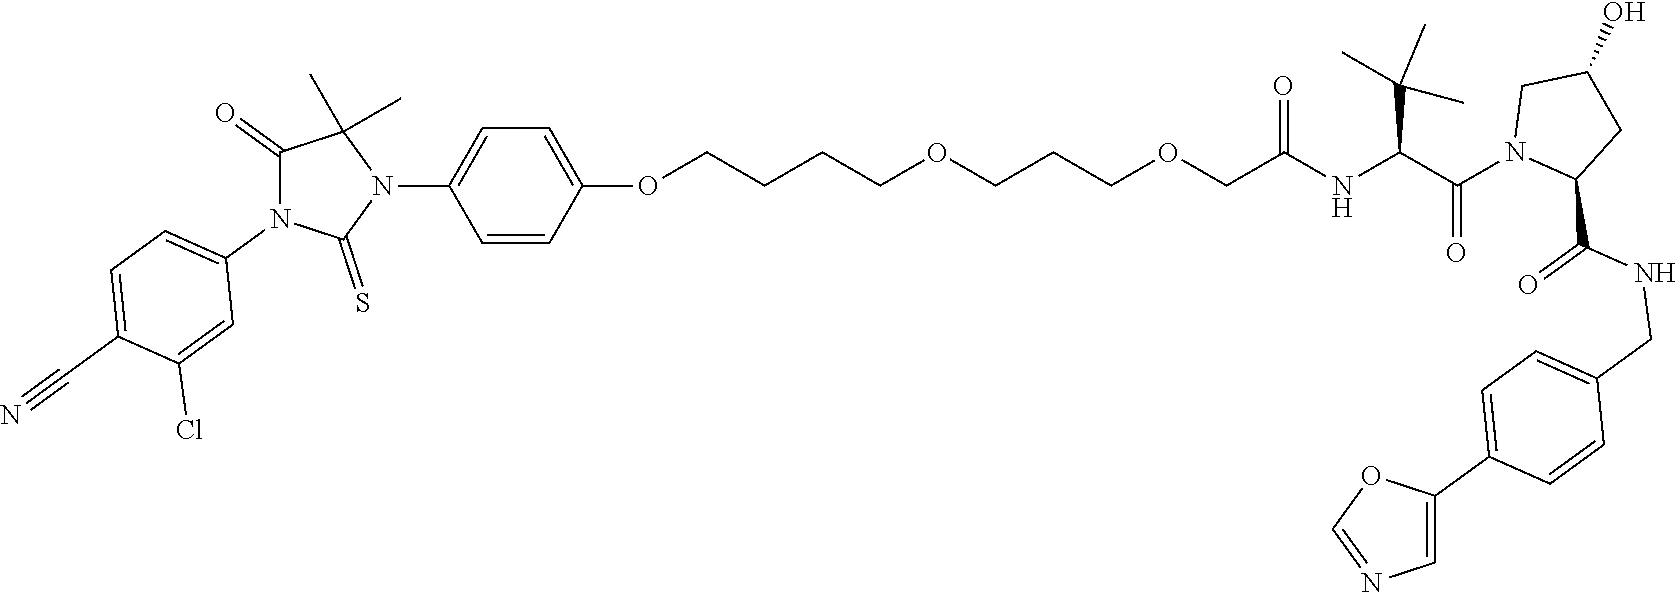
C(COCCCOCCCCOC1=CC=C(N2C(C)(C)C(=O)N(C3=CC=C(C#N)C(Cl)=C3)C2=S)C=C1)(NC(C(N1CC(O)CC1C(NCC1=CC=C(C2=CN=CO2)C=C1)=O)=O)C(C)(C)C)=O
